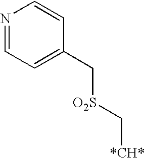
N1=CC=C(C[O2S]C[*CH*])C=C1
